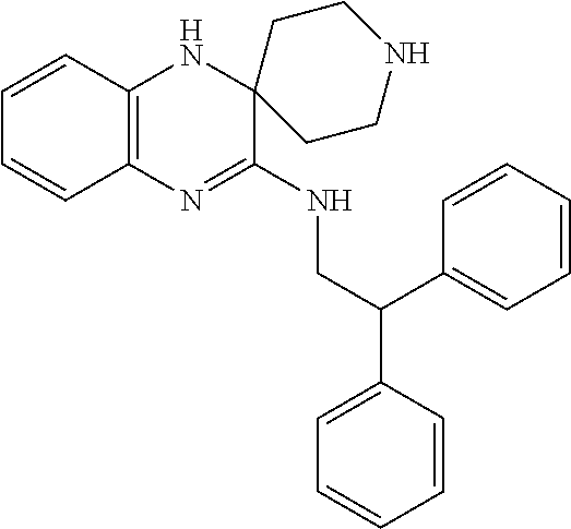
C1=CC2=C(C=C1)N=C(NCC(C1=CC=CC=C1)C1=CC=CC=C1)C1(N2)CCNCC1
